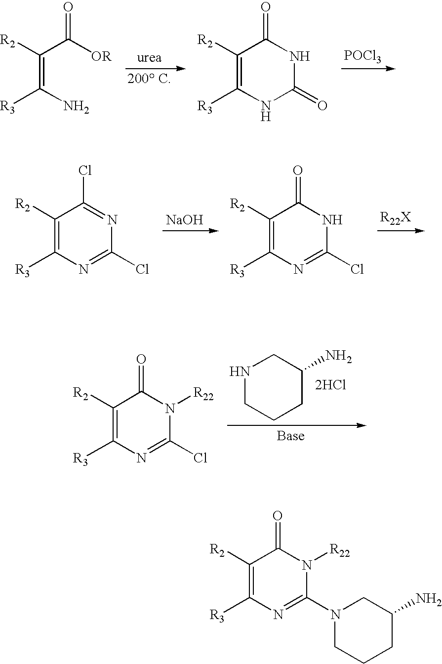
[R2]C(C([OR])=O)=C(N)[R3].[POCl3].[R2]C1=C([R3])NC(=O)NC1=O.[NaOH].[R22X].[R2]C1=C([R3])N=C(Cl)N=C1Cl.[R2]C1=C([R3])N=C(Cl)NC1=O.N1CCCC(N)C1.[2HCl].[R2]C1=C([R3])N=C(Cl)N([R22])C1=O.[R2]C1=C([R3])N=C(N2CCCC(N)C2)N([R22])C1=O
